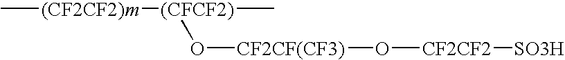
C[(CF2CF2)m][(CFCF2)](C)O[CF2CF(CF3)]O[CF2CF2][SO3H]
